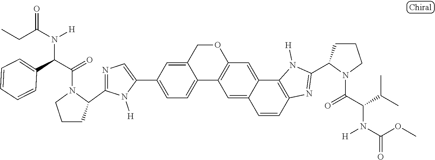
C12=CC=C(C3=CN=C(C4CCCN4C(C(C4=CC=CC=C4)N(C(CC)=O)[H])=O)N3[H])C=C1COC1=C2C=C2C(=C1)C1=C(C=C2)N=C(C2CCCN2C(C(C(C)C)N([H])C(OC)=O)=O)N1[H]
